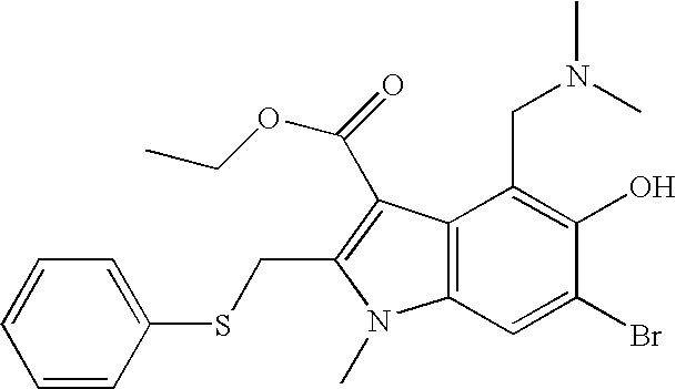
C1=CC(SCC2=C(C(OCC)=O)C3=C(N2C)C=C(Br)C(O)=C3CN(C)C)=CC=C1
